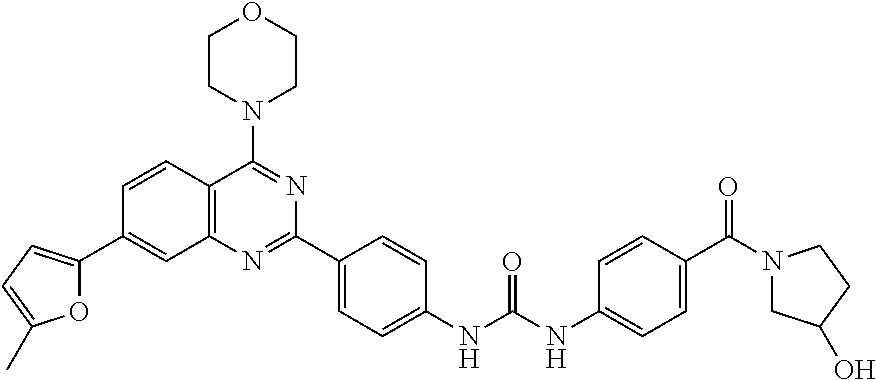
C1=CC2=C(C=C1C1=CC=C(C)O1)N=C(C1=CC=C(NC(NC3=CC=C(C(N4CC(O)CC4)=O)C=C3)=O)C=C1)N=C2N1CCOCC1
